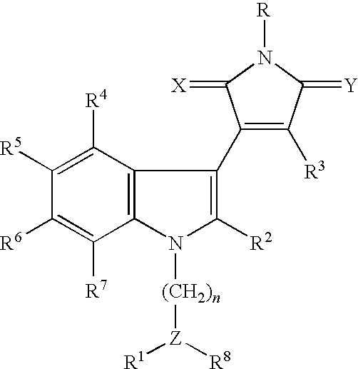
C1([R5])=C([R4])C2=C(C([R7])=C1[R6])N([(CH2)n][Z]([R1])[R8])C([R2])=C2C1=C([R3])C(=[Y])N([R])C1=[X]
